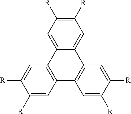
C12=C(C3=CC([R])=C([R])C=C3C3=C1C=C([R])C([R])=C3)C=C([R])C([R])=C2
